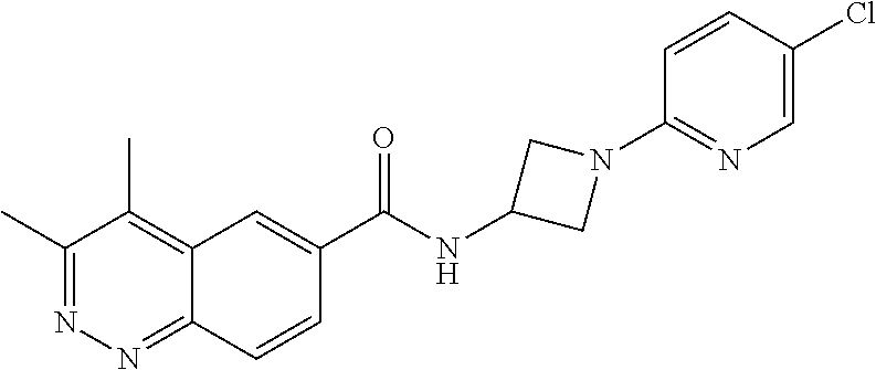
C1(C)=NN=C2C(=C1C)C=C(C(NC1CN(C3=NC=C(Cl)C=C3)C1)=O)C=C2
